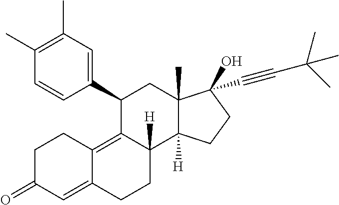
CC1=C(C)C=C(C2C3=C4C(=CC(=O)CC4)CCC3([H])C3([H])C(C)(C2)C(O)(C#CC(C)(C)C)CC3)C=C1
